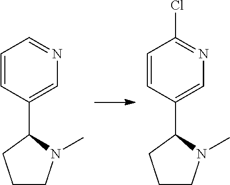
C1=CC(C2CCCN2C)=CN=C1.C1=CC(C2CCCN2C)=CN=C1Cl
